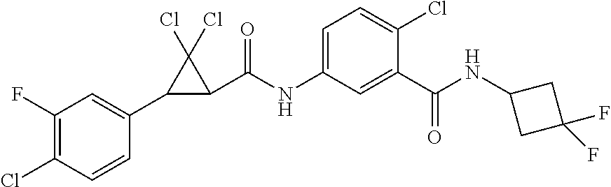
C1(F)=C(Cl)C=CC(C2C(C(NC3=CC=C(Cl)C(C(NC4CC(F)(F)C4)=O)=C3)=O)C2(Cl)Cl)=C1
